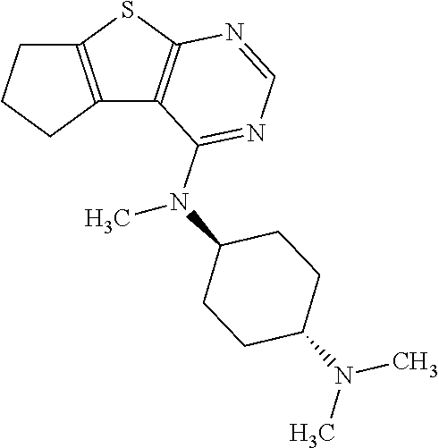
C12=C(CCC1)C1=C(S2)N=CN=C1N(C)C1CCC(N(C)C)CC1
